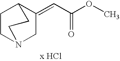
C1(=CC(=O)OC)CN2CCC1CC2
